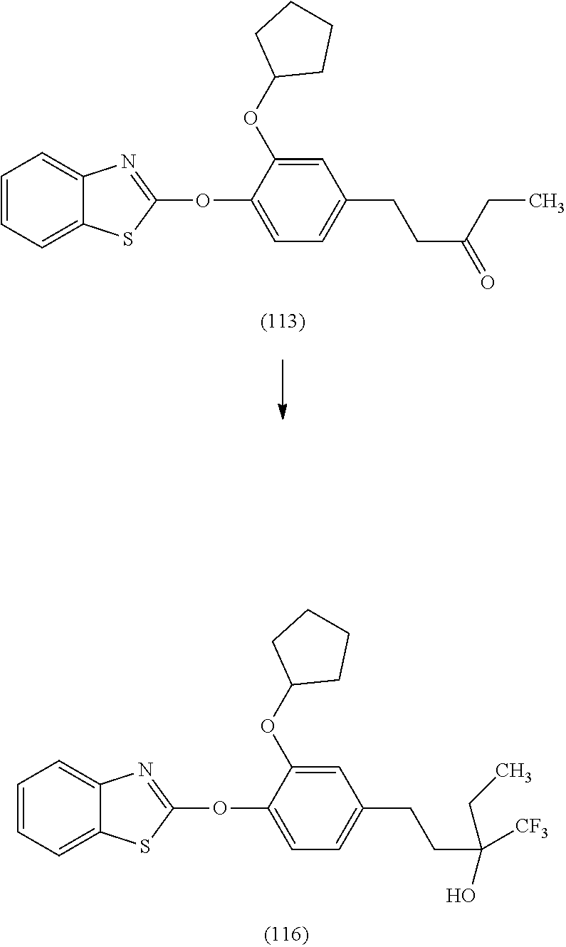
C1=CC=C2C(=C1)N=C(OC1=CC=C(CCC([CF3])(O)CC)C=C1OC1CCCC1)S2.C1=CC=C2C(=C1)N=C(OC1=CC=C(CCC(CC)=O)C=C1OC1CCCC1)S2
